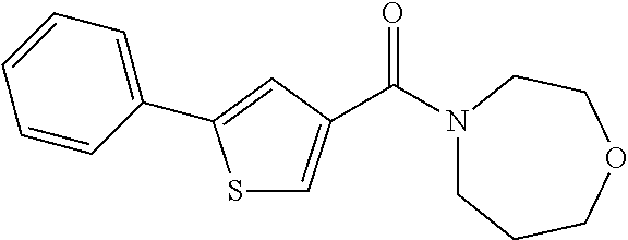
S1C=C(C(N2CCCOCC2)=O)C=C1C1=CC=CC=C1
